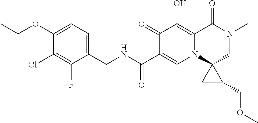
C1(F)=C(Cl)C(OCC)=CC=C1CNC(C1=CN2C3(CN(C)C(=O)C2=C(O)C1=O)CC3COC)=O
